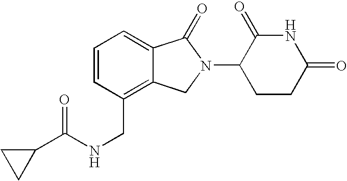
N(CC1=C2C(=CC=C1)C(=O)N(C1CCC(=O)NC1=O)C2)C(C1CC1)=O
